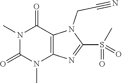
N1(C)C(=O)N(C)C2=C(C1=O)N(CC#N)C(S(=O)(C)=O)=N2
